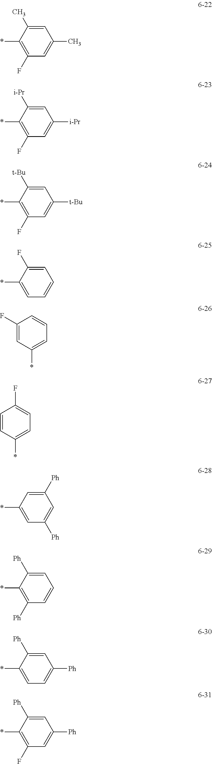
C1=C(C)C(*)=C(F)C=C1C.C1=C([i-Pr])C(*)=C(F)C=C1[i-Pr].C1=C([t-Bu])C(*)=C(F)C=C1[t-Bu].C1=C(F)C(*)=CC=C1.C1=C(F)C=CC=C1*.C1=CC(F)=CC=C1*.C1=C([Ph])C=C([Ph])C=C1*.C1=C([Ph])C(*)=C([Ph])C=C1.C1=C([Ph])C(*)=CC=C1[Ph].C1=C([Ph])C(*)=C(F)C=C1[Ph]
